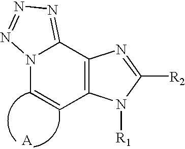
C1=CN2C(=NN=N2)C2=C1N([R1])C([R2])=N2.[A]
